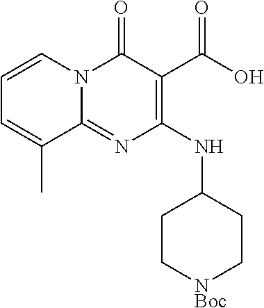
C1=CN2C(=NC(NC3CC[NBoc]CC3)=C(C(O)=O)C2=O)C(C)=C1
